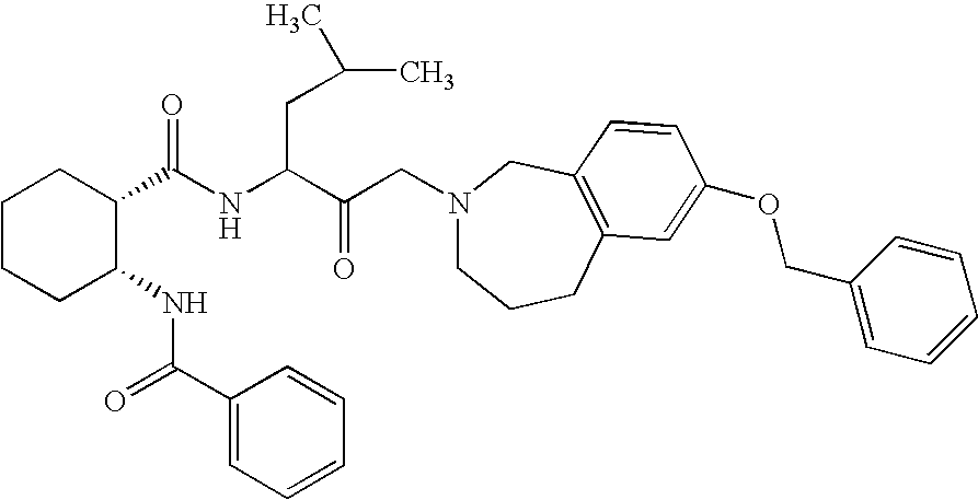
N1(CC(C(NC(C2CCCCC2NC(C2=CC=CC=C2)=O)=O)CC(C)C)=O)CCCC2=C(C1)C=CC(OCC1=CC=CC=C1)=C2
